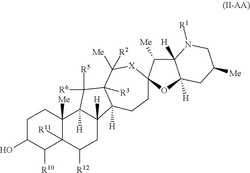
C1C(O)C([R10])C2([R11])C([Me])(C1)C1([H])C([H])(CC2[R12])C2([H])C([R3])(C1([R5])[R6])C([Me])([R2])[X]C1(C([Me])C3([H])C([H])(O1)CC([Me])CN3[R1])CC2
